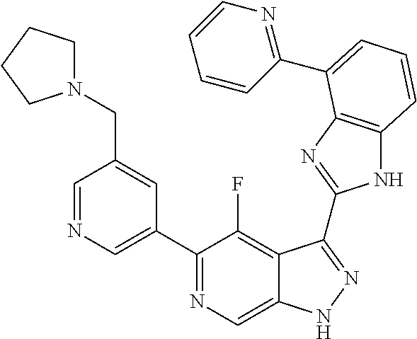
C1=NC=C(C2=NC=C3C(=C2F)C(C2=NC4=C(N2)C=CC=C4C2=NC=CC=C2)=NN3)C=C1CN1CCCC1
